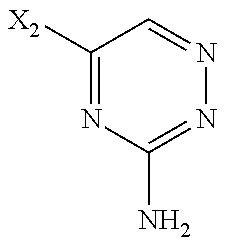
C1([X2])=NC(N)=NN=C1
